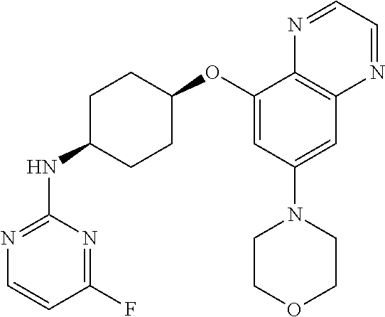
C1(OC2CCC(NC3=NC=CC(F)=N3)CC2)=CC(N2CCOCC2)=CC2=C1N=CC=N2
